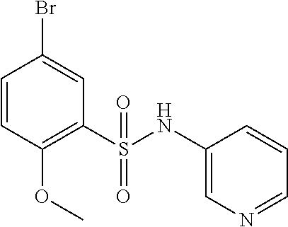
C1=CC(OC)=C(S(NC2=CN=CC=C2)(=O)=O)C=C1Br
